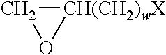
[CH(CH2)wX]1CO1
